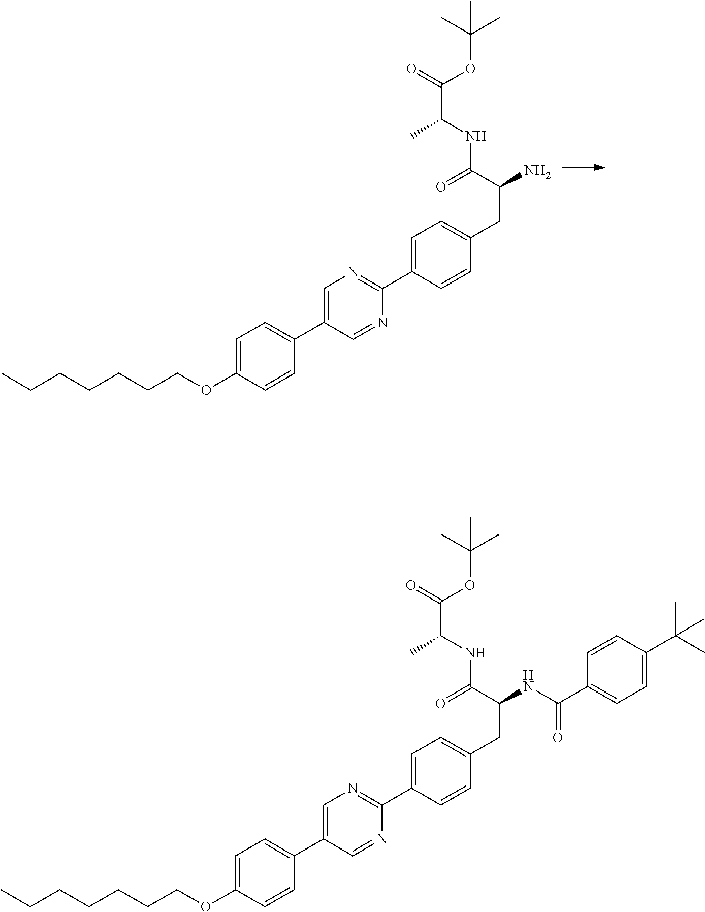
C1=C(OCCCCCCC)C=CC(C2=CN=C(C3=CC=C(CC(N)C(=O)NC(C(=O)OC(C)(C)C)C)C=C3)N=C2)=C1.C1=C(OCCCCCCC)C=CC(C2=CN=C(C3=CC=C(CC(NC(=O)C4=CC=C(C(C)(C)C)C=C4)C(=O)NC(C(=O)OC(C)(C)C)C)C=C3)N=C2)=C1
